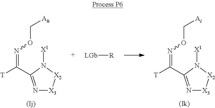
N(=C([T])C1=N[X3][X2]N1[X1])OC[Ah].[LGb][R].N(=C([T])C1=N[X3][X2]N1[X1])OC[Ai]
